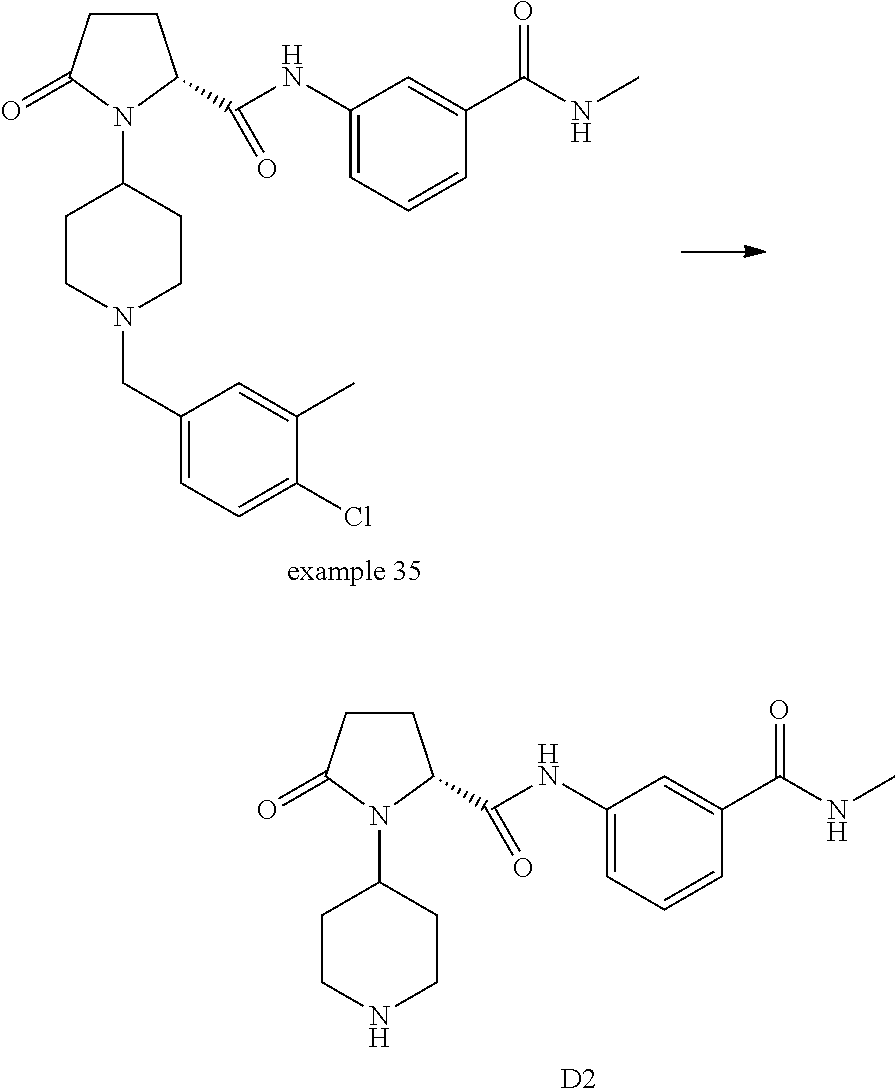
C1CC(=O)N(C2CCN(CC3=CC=C(Cl)C(C)=C3)CC2)C1C(NC1=CC=CC(C(NC)=O)=C1)=O.C1CC(=O)N(C2CCNCC2)C1C(NC1=CC=CC(C(NC)=O)=C1)=O.[D2]
